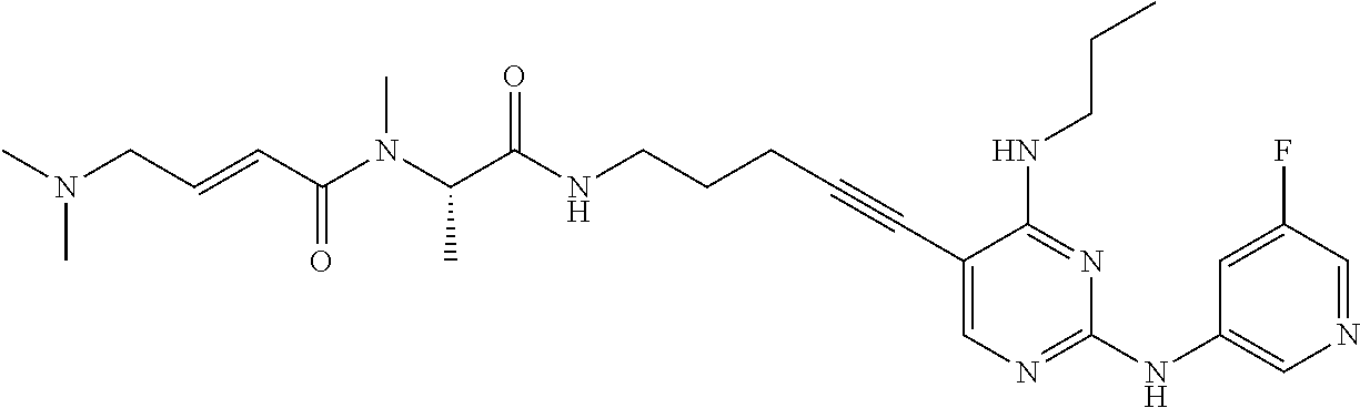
C1(C#CCCCNC(C(N(C(C=CCN(C)C)=O)C)C)=O)=CN=C(NC2=CN=CC(F)=C2)N=C1NCCC
